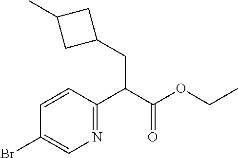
C1=CC(C(C(OCC)=O)CC2CC(C)C2)=NC=C1Br
